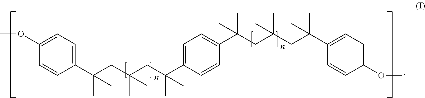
COC1=CC=C(C(CC(CC(C2=CC=C(C(CC(CC(C3=CC=C(OC)C=C3)(C)C)(C)C)(C)C)C=C2)(C)C)(C)C)(C)C)C=C1
